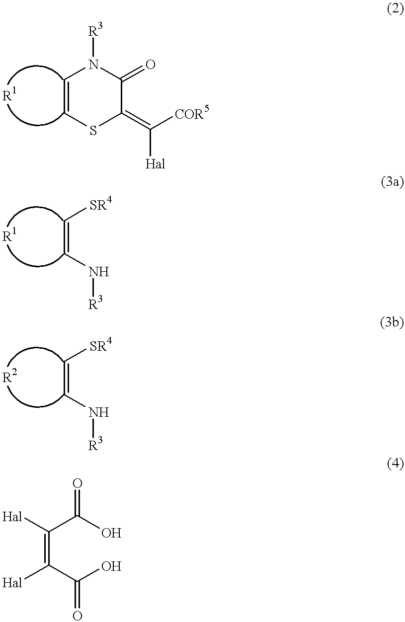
C1=CSC(=C([Hal])[COR5])C(=O)N1[R3].C(=CN[R3])[SR4].C(=CN[R3])[SR4].C(=C(C(O)=O)[Hal])(C(O)=O)[Hal]
